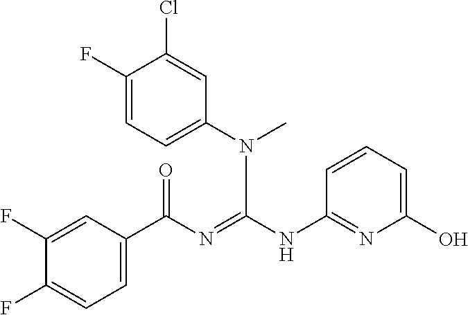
C1(F)=CC=C(N(C)C(NC2=NC(O)=CC=C2)=NC(C2=CC=C(F)C(F)=C2)=O)C=C1Cl
